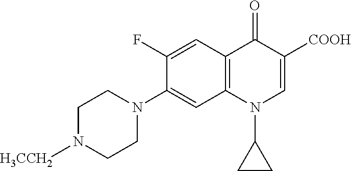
C1(F)=CC2=C(C=C1N1CCN([H3CCH2])CC1)N(C1CC1)C=C([COOH])C2=O
